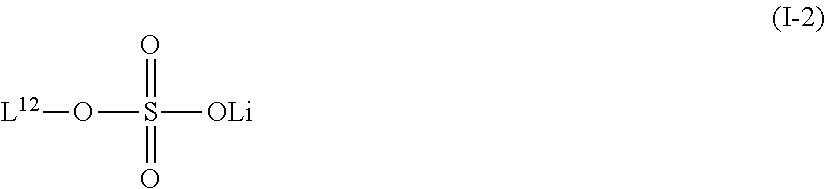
[L12]OS([OLi])(=O)=O
